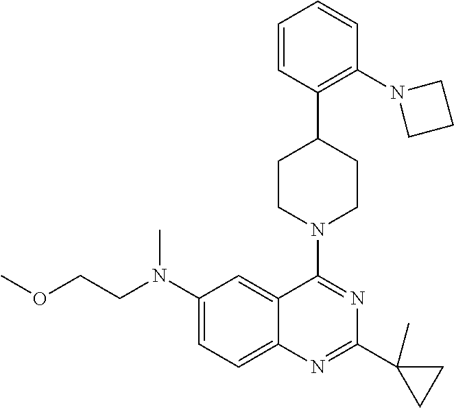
C(N(C1=CC=C2C(=C1)C(N1CCC(C3=C(N4CCC4)C=CC=C3)CC1)=NC(C1(C)CC1)=N2)C)COC
